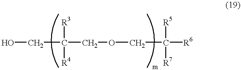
C(C(COCC([R6])([R7])[R5])([R3])[R4])O
